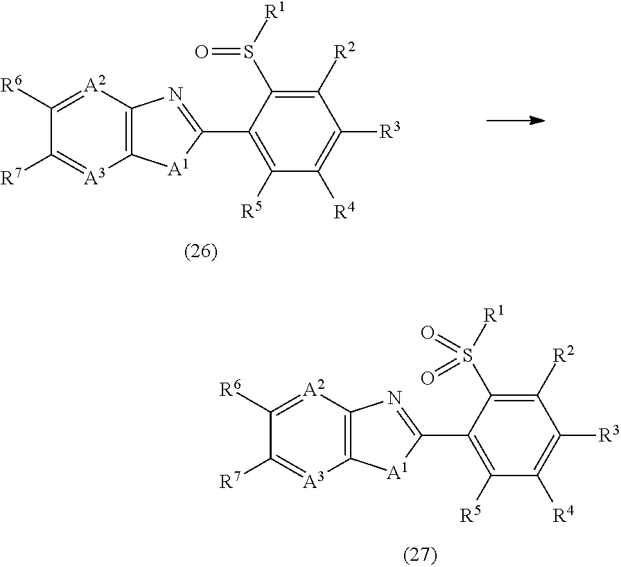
C12=C([A2]=C([R6])C([R7])=[A3]1)N=C(C1=C([R5])C([R4])=C([R3])C([R2])=C1S([R1])=O)[A1]2.C12=C([A2]=C([R6])C([R7])=[A3]1)N=C(C1=C([R5])C([R4])=C([R3])C([R2])=C1S([R1])(=O)=O)[A1]2
